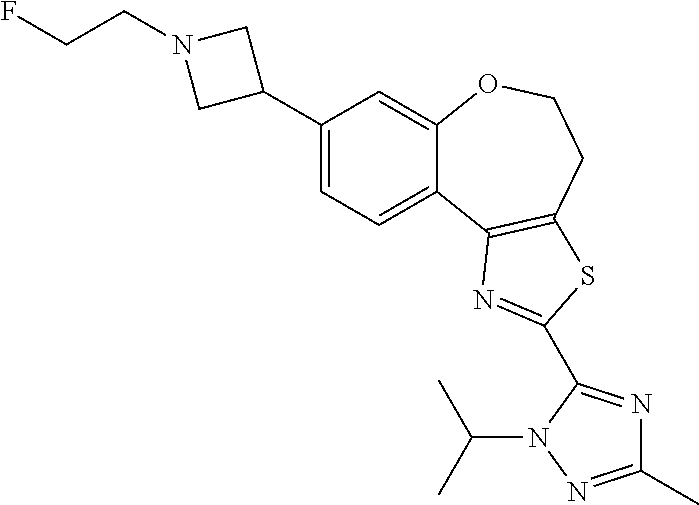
C1(C2CN(CCF)C2)=CC=C2C(=C1)OCCC1=C2N=C(C2=NC(C)=NN2C(C)C)S1
